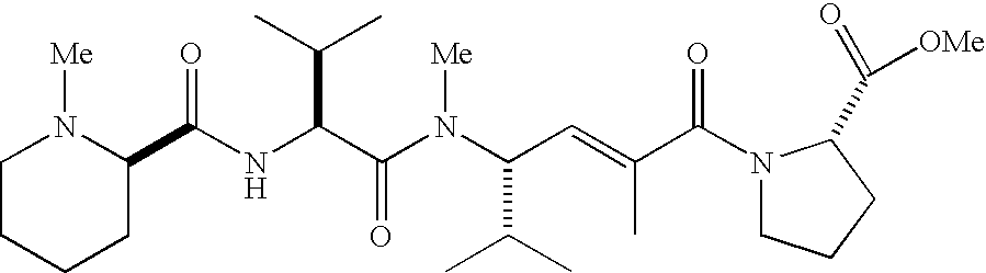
N(C(C(N(C(C(C)C)C=C(C(N1CCCC1C([OMe])=O)=O)C)[Me])=O)C(C)C)C(=O)C1N([Me])CCCC1
